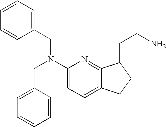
C1(N(CC2=CC=CC=C2)CC2=CC=CC=C2)=CC=C2C(=N1)C(CCN)CC2
